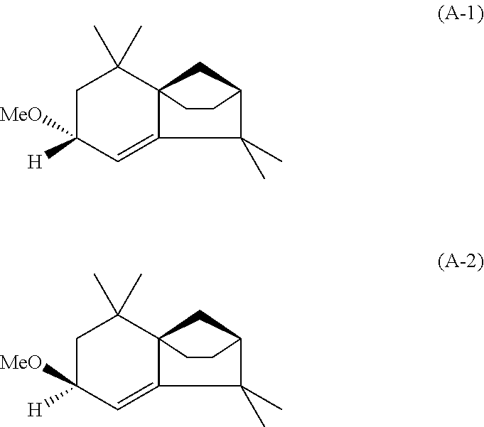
C1C([H])([MeO])C=C2C3(C1(C)C)CC(C2(C)C)CC3.C1C([H])([MeO])C=C2C3(C1(C)C)CC(C2(C)C)CC3
